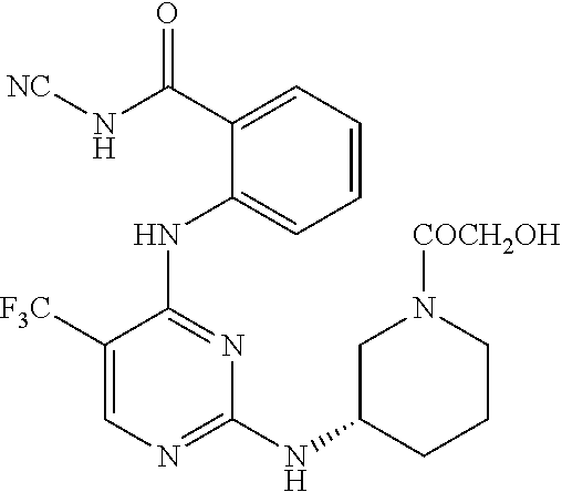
C(C1=CC=CC=C1NC1=NC(NC2CCCN([COCH2OH])C2)=NC=C1[F3C])(N[NC])=O
